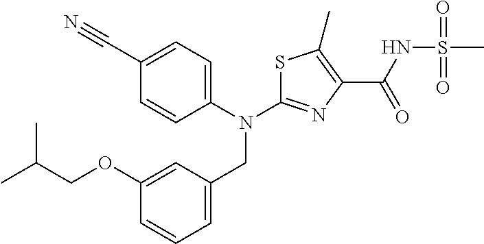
N(C1=NC(C(NS(C)(=O)=O)=O)=C(C)S1)(CC1=CC=CC(OCC(C)C)=C1)C1=CC=C(C#N)C=C1
